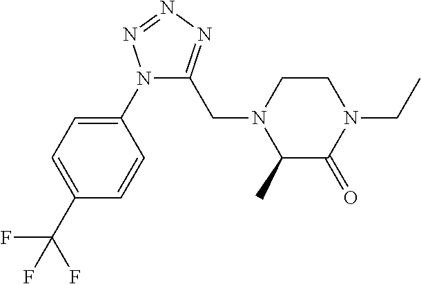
N1(C2=CC=C(C(F)(F)F)C=C2)C(CN2C(C)C(=O)N(CC)CC2)=NN=N1
